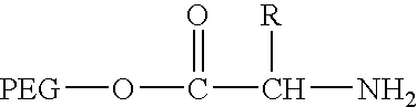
[PEG]OC(C(N)[R])=O
